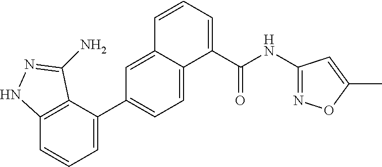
C12=C(C(C3=CC=C4C(=C3)C=CC=C4C(NC3=NOC(C)=C3)=O)=CC=C1)C(N)=NN2
